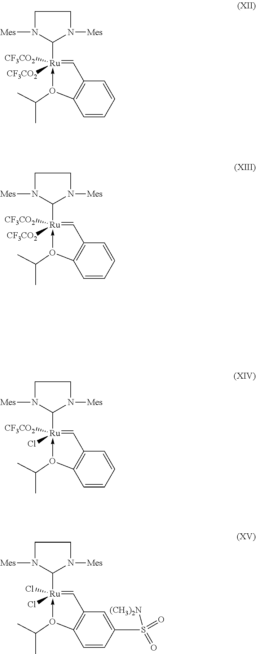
[Mes]N1C([Ru]2([CF3CO2])([CF3CO2])-O(C(C)C)C3=C(C=2)C=CC=C3)N([Mes])CC1.[Mes]N1C([Ru]2([CF3CO2])([CF3CO2])-O(C(C)C)C3=C(C=2)C=CC=C3)N([Mes])CC1.[Mes]N1C([Ru]2([CF3CO2])(Cl)-O(C(C)C)C3=C(C=2)C=CC=C3)N([Mes])CC1.[Mes]N1C([Ru]2(Cl)(Cl)-O(C(C)C)C3=C(C=2)C=C(S(=O)([(CH3)2N])=O)C=C3)N([Mes])CC1
